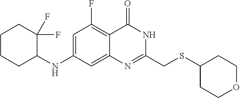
C1=C(NC2C(F)(F)CCCC2)C=C2C(=C1F)C(=O)NC(CSC1CCOCC1)=N2
